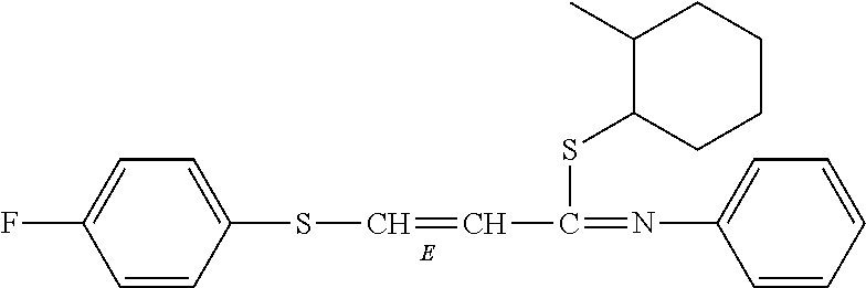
C1=CC(SC=CC(=NC2=CC=CC=C2)SC2CCCCC2C)=CC=C1F
